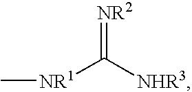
[NR2]=C([NHR3])[NR1]C
